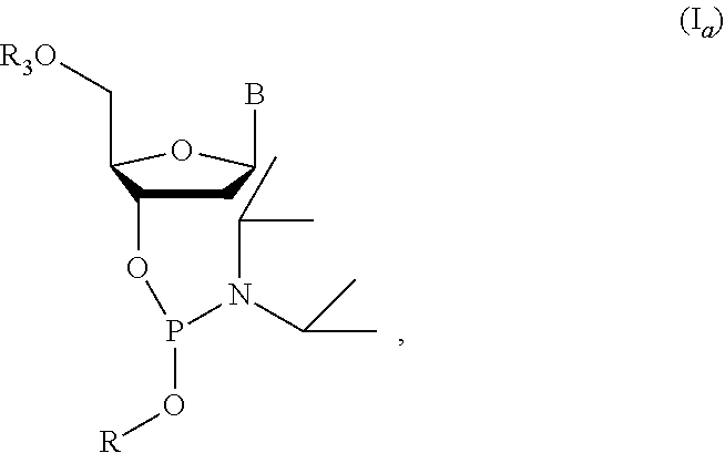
C1C(OP(N(C(C)C)C(C)C)O[R])C(C[R3O])OC1B
